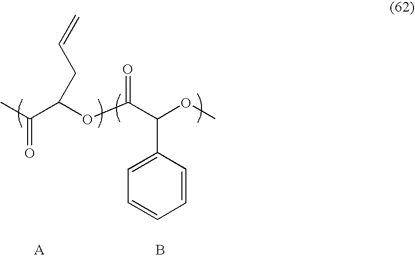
CC(=O)C(OC(C(OC)C1=CC=CC=C1)=O)CC=C.B
